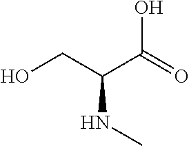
C(C(C(O)=O)NC)O
